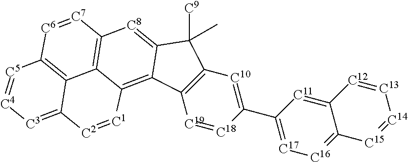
[C19]1=[C18]C(C2=[C17][C16]=C3C(=[C11]2)[C12]=[C13][C14]=[C15]3)=[C10]C2=C1C1=C3C4=C([C8]=C1C2([C9])C)[C7]=[C6]C1=C4C(=[C3][C4]=[C5]1)[C2]=[C1]3
